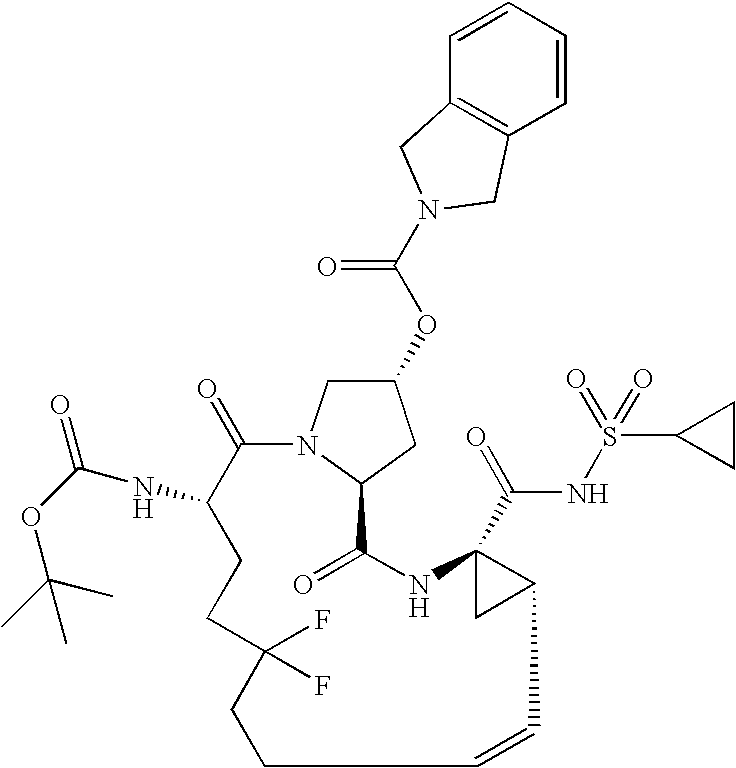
C1(=O)C(NC(=O)OC(C)(C)C)CCC(F)(F)CCC=CC2C(C(=O)NS(=O)(=O)C3CC3)(NC(=O)C3N1CC(OC(N1CC4=C(C=CC=C4)C1)=O)C3)C2
